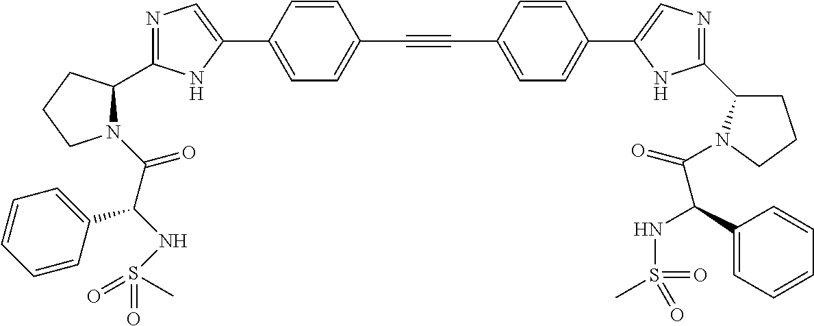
N1=C(C2N(C(C(NS(=O)(C)=O)C3=CC=CC=C3)=O)CCC2)NC(C2=CC=C(C#CC3=CC=C(C4=CN=C(C5CCCN5C(=O)C(C5=CC=CC=C5)NS(=O)(C)=O)N4)C=C3)C=C2)=C1
